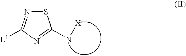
S1N=C([L1])N=C1N[X]
